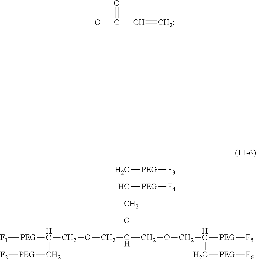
COC(C=C)=O.[F1][PEG]C(COCC(COCC([PEG][F5])C[PEG][F6])OCC(C[PEG][F3])[PEG][F4])C[PEG][F2]
